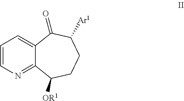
C1=CN=C2C(=C1)C(=O)C([Ar1])CCC2[OR1]
